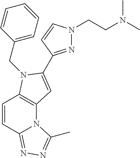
C1=CC2=NN=C(C)N2C2=C1N(CC1=CC=CC=C1)C(C1=NN(CCN(C)C)C=C1)=C2
